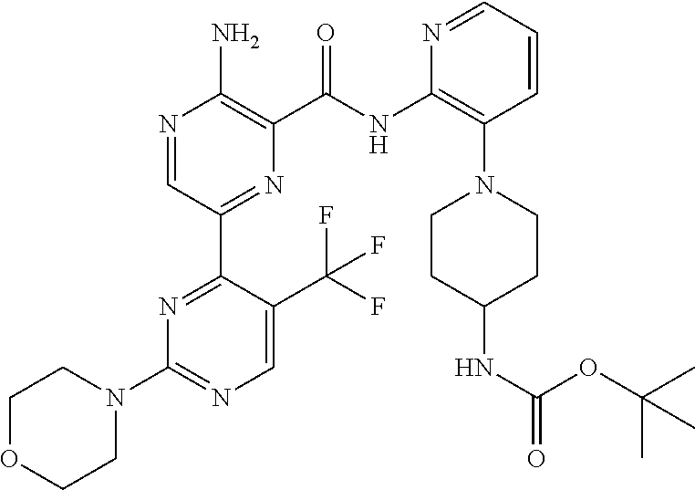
N1=CC(C2=NC(N3CCOCC3)=NC=C2C(F)(F)F)=NC(C(NC2=C(N3CCC(NC(=O)OC(C)(C)C)CC3)C=CC=N2)=O)=C1N
